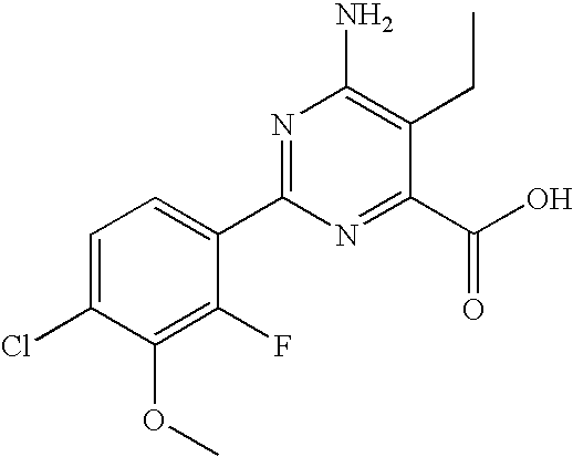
C1=C(Cl)C(OC)=C(F)C(C2=NC(N)=C(CC)C(C(O)=O)=N2)=C1
